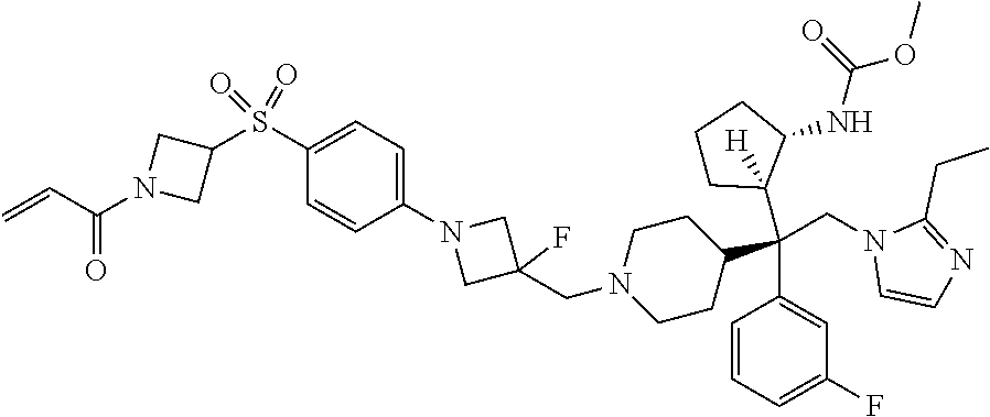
C1(S(C2CN(C(=O)C=C)C2)(=O)=O)=CC=C(N2CC(CN3CCC(C(C4=CC(F)=CC=C4)(CN4C=CN=C4CC)C4([H])CCCC4NC(=O)OC)CC3)(F)C2)C=C1
